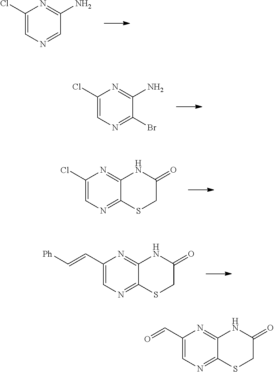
C1(Cl)=CN=CC(N)=N1.C1(Cl)=CN=C(Br)C(N)=N1.C1(Cl)=CN=C2C(=N1)NC(=O)CS2.C1(C=C[Ph])=CN=C2C(=N1)NC(=O)CS2.C1(C=O)=CN=C2C(=N1)NC(=O)CS2
